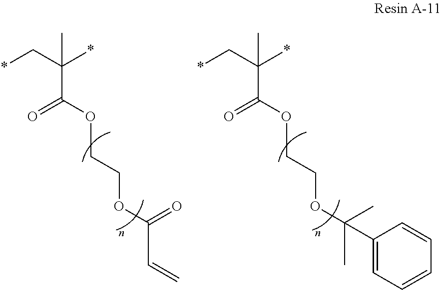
*CC(*)(C(OCCOC(C)(C)C1=CC=CC=C1)=O)C.*CC(*)(C(OCCOC(C=C)=O)=O)C
